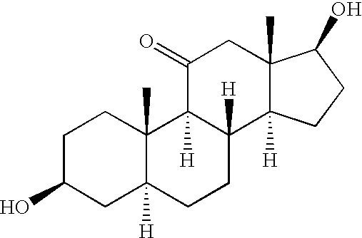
C1C(O)CC2([H])C(C)(C1)C1([H])C([H])(CC2)C2([H])C(C)(CC1=O)C(O)CC2
